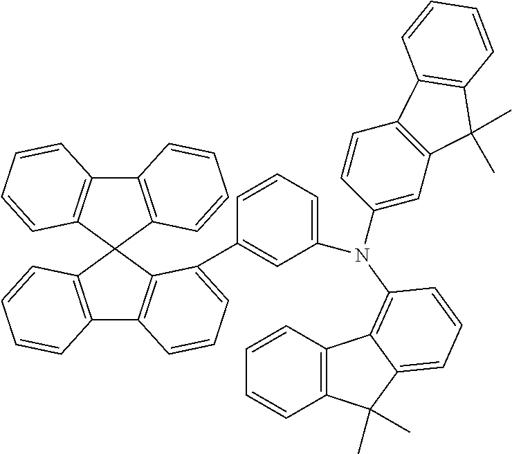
C12=C(C3(C4=C1C=CC=C4)C1=C(C4=C3C(C3=CC(N(C5=CC6=C(C=C5)C5=C(C6(C)C)C=CC=C5)C5=C6C7=C(C(C)(C)C6=CC=C5)C=CC=C7)=CC=C3)=CC=C4)C=CC=C1)C=CC=C2
